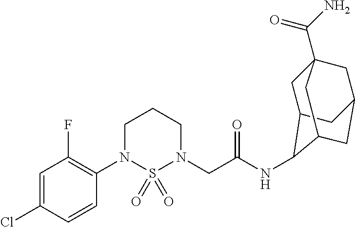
C1=C(Cl)C=CC(N2S(=O)(=O)N(CC(NC3C4CC5(C(N)=O)CC(CC3C5)C4)=O)CCC2)=C1F
